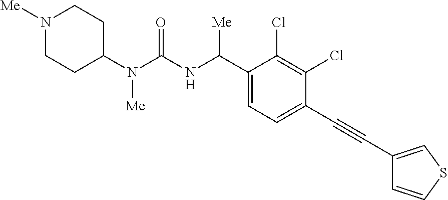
C1(N(C(NC(C2=CC=C(C#CC3=CSC=C3)C(Cl)=C2Cl)[Me])=O)[Me])CCN([Me])CC1
